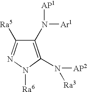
C1(N([AP1])[Ar1])=C(N([AP2])[Ra3])N([Ra6])N=C1[Ra5]
